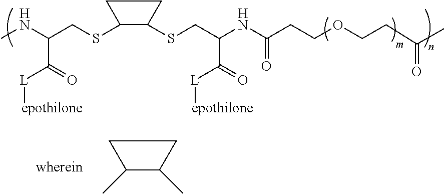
CNC(CSC1C(SCC(C(=O)[L][epothilone])NC(=O)CCOCCC(C)=O)CC1)C([L][epothilone])=O.CC1C(C)CC1
